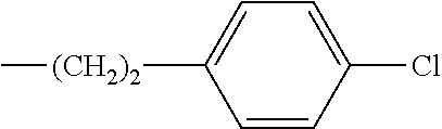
C1=CC(Cl)=CC=C1[(CH2)2]C
